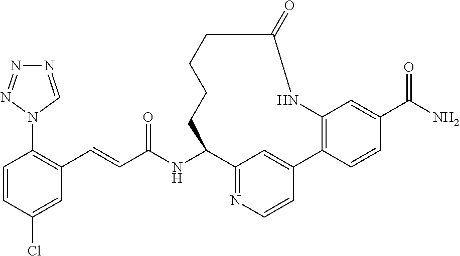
C(C(NC1C2=NC=CC(=C2)C2=C(C=C(C(N)=O)C=C2)NC(=O)CCCC1)=O)=CC1=C(N2C=NN=N2)C=CC(Cl)=C1
